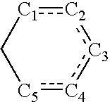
[C2]1:[C1]C[C5]:[C4]:[C3]:1
